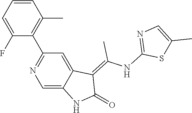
C1=CC=C(F)C(C2=NC=C3C(=C2)C(=C(NC2=NC=C(C)S2)C)C(=O)N3)=C1C
